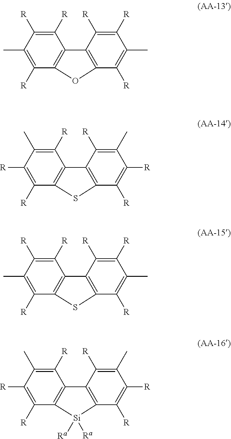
C1(C)=C([R])C2=C(C([R])=C1[R])C1=C(C([R])=C(C)C([R])=C1[R])O2.C1([R])=C([R])C2=C(C([R])=C1C)C1=C(C([R])=C([R])C(C)=C1[R])S2.C1(C)=C([R])C2=C(C([R])=C1[R])C1=C(C([R])=C(C)C([R])=C1[R])S2.C1([R])=C([R])C2=C(C([R])=C1C)C1=C(C([R])=C([R])C(C)=C1[R])[Si]2([Ra])[Ra]
